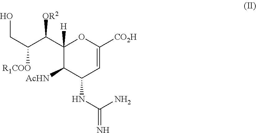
C1([H])(C(C(CO)[R1COO])[OR2])C([AcHN])C(NC(N)=N)C=C([CO2H])O1
